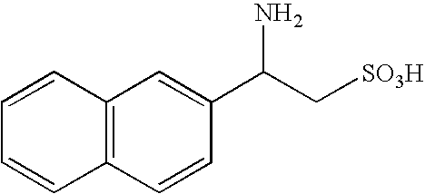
C12=C(C=CC(C(C[SO3H])N)=C1)C=CC=C2
